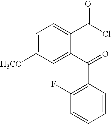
C1=C([H3CO])C=C(C(=O)C2=C(F)C=CC=C2)C(C(Cl)=O)=C1
